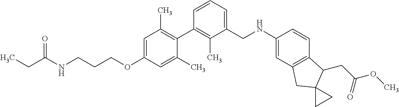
C1=C(OCCCNC(CC)=O)C=C(C)C(C2=C(C)C(CNC3=CC4=C(C=C3)C(CC(OC)=O)C3(C4)CC3)=CC=C2)=C1C
